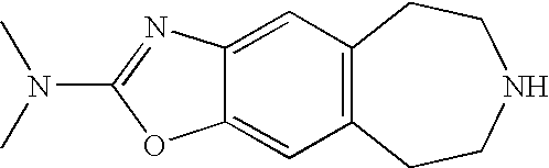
C12=CC3=C(C=C1OC(N(C)C)=N2)CCNCC3
